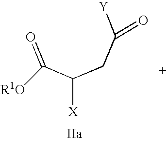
C([X])(CC([Y])=O)C(=O)[R1O]
